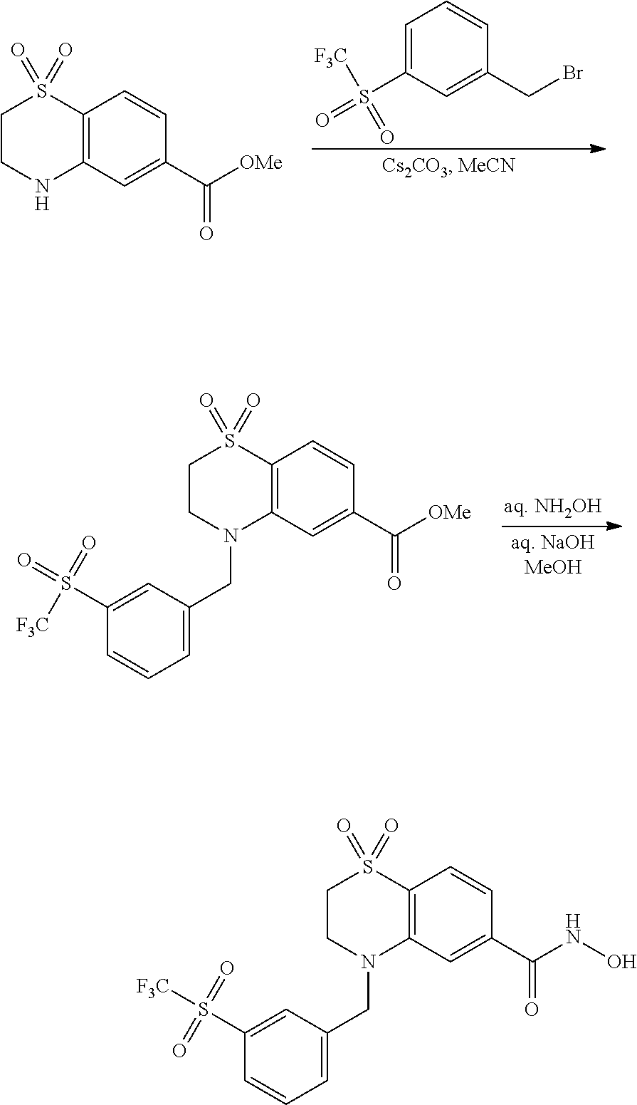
C12=C(C=C(C([OMe])=O)C=C1)NCCS2(=O)=O.C1=C(S(=O)([F3C])=O)C=C(CBr)C=C1.C12=C(C=C(C([OMe])=O)C=C1)N(CC1=CC=CC(S(=O)(=O)[F3C])=C1)CCS2(=O)=O.C12=C(C=C(C(NO)=O)C=C1)N(CC1=CC=CC(S([F3C])(=O)=O)=C1)CCS2(=O)=O
